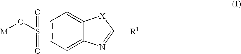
C1=C2C(=CC=C1)[X]C([R1])=N2.CS(=O)(=O)O[M]
